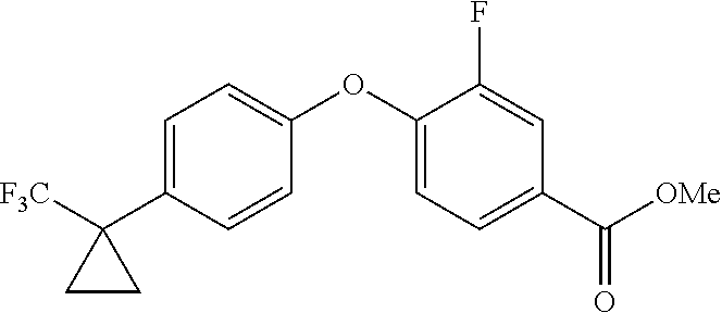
C1=C(C2([F3C])CC2)C=CC(OC2=CC=C(C([OMe])=O)C=C2F)=C1
